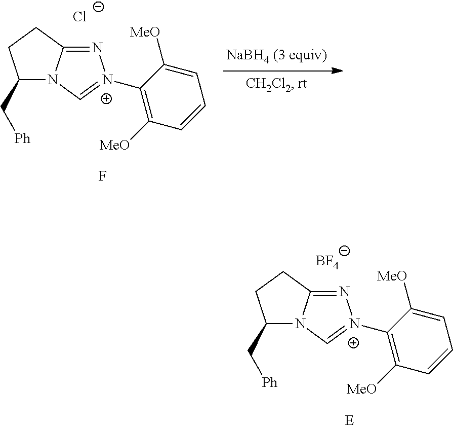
C1(C[Ph])N2C(=N[N+](C3=C([MeO])C=CC=C3[MeO])=C2)CC1.F.[Cl-].C1(C[Ph])N2C(=N[N+](C3=C([MeO])C=CC=C3[MeO])=C2)CC1.[E].[BF4]
